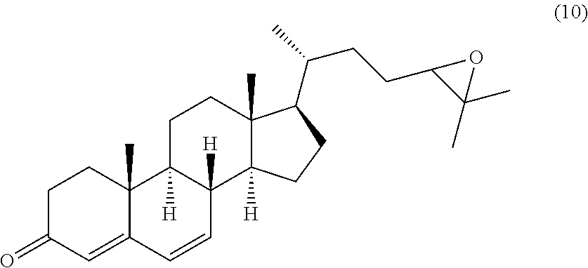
C1C(=O)C=C2C(C)(C1)C1([H])C([H])(C=C2)C2([H])C(C)(CC1)C(C(C)CCC1C(C)(C)O1)CC2
